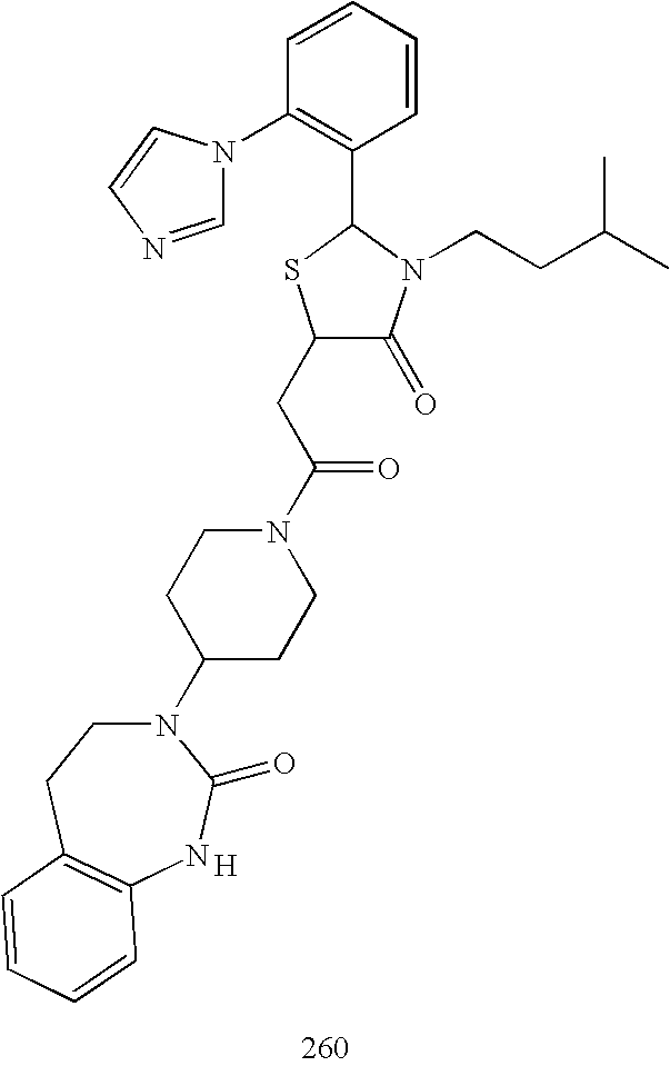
C1(CC(N2CCC(N3CCC4=C(NC3=O)C=CC=C4)CC2)=O)C(=O)N(CCC(C)C)C(C2=C(N3C=NC=C3)C=CC=C2)S1.[H]
